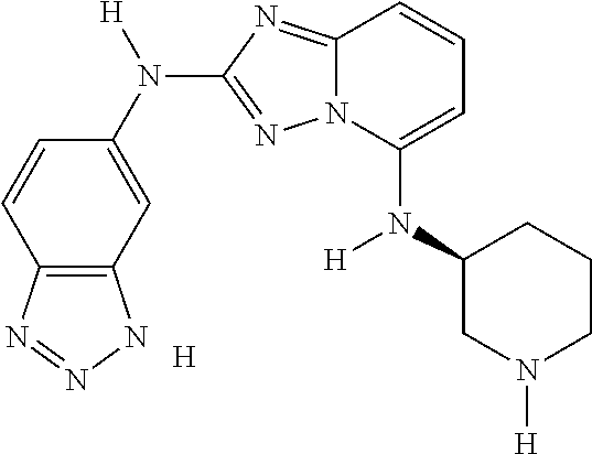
C12=C(C=C(N([H])C3=NN4C(=N3)C=CC=C4N(C3CN([H])CCC3)[H])C=C1)NN=N2.[H]
